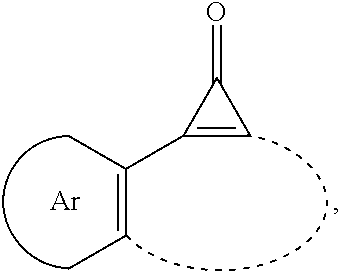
CC(C1=CC1=O)=CC.[Ar]
